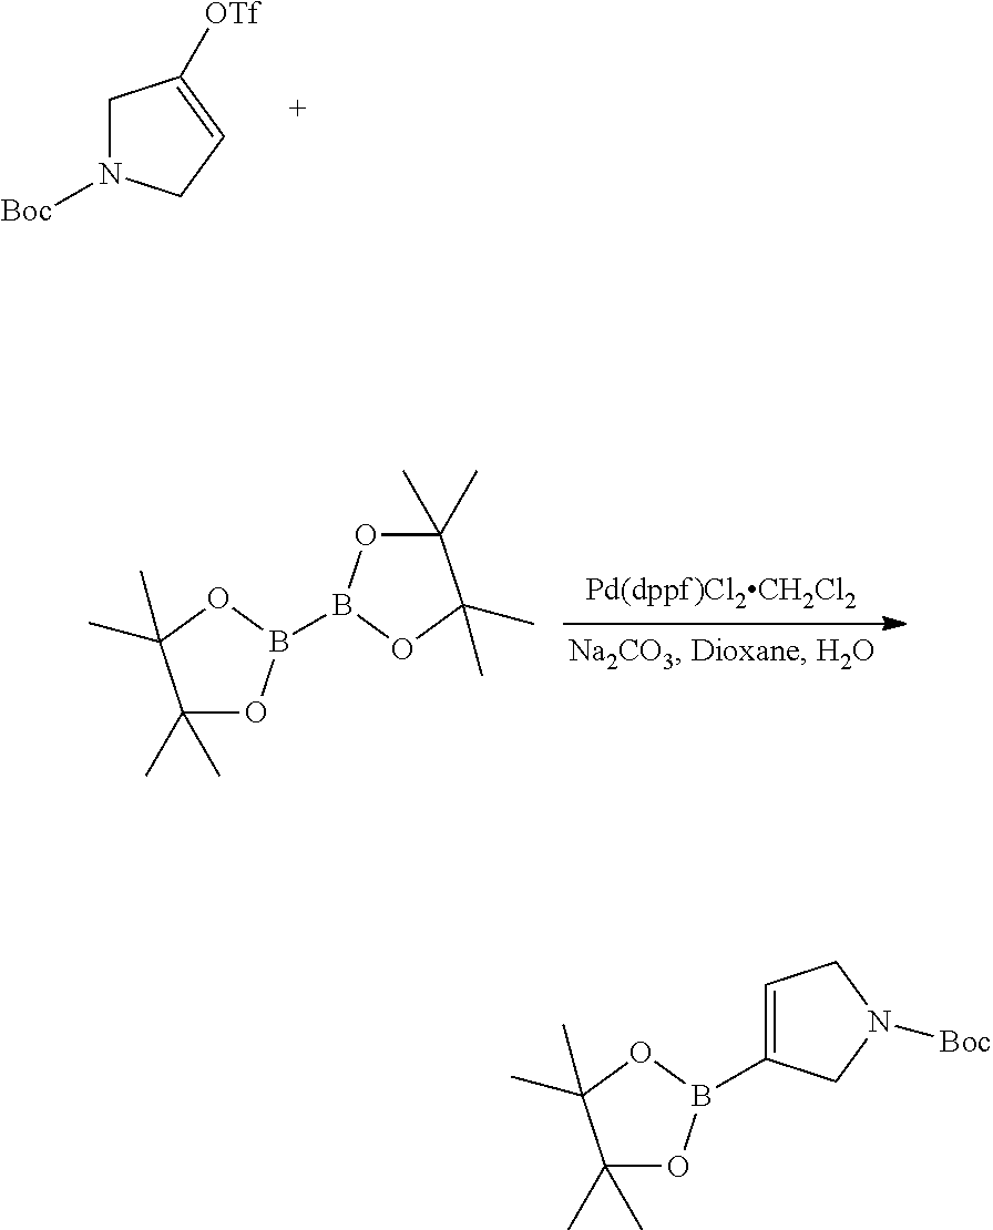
C1N([Boc])CC=C1[OTf].C1(C)(C)OB(B2OC(C)(C)C(C)(C)O2)OC1(C)C.C1(C)(C)OB(C2=CCN([Boc])C2)OC1(C)C
